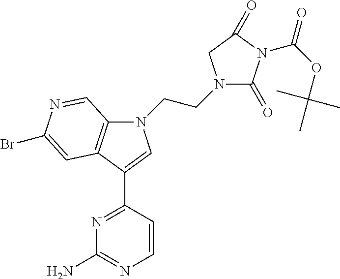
N1=C(C2=CN(CCN3C(=O)N(C(OC(C)(C)C)=O)C(=O)C3)C3=C2C=C(Br)N=C3)C=CN=C1N
